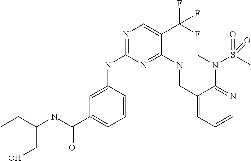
C1=C(NC2=NC=C(C(F)(F)F)C(NCC3=CC=CN=C3N(C)S(C)(=O)=O)=N2)C=CC=C1C(NC(CC)CO)=O
